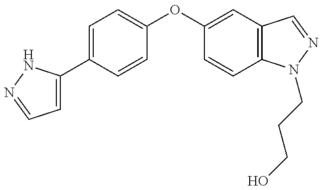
C1=C(C2=CC=C(OC3=CC4=C(C=C3)N(CCCO)N=C4)C=C2)NN=C1
